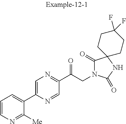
C1=CN=C([Me])C(C2=CN=C(C(CN3C(=O)C4(NC3=O)CCC(F)(F)CC4)=O)C=N2)=C1
